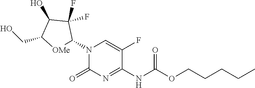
N1(C2[OMe]C(CO)C(O)C2(F)F)C(=O)N=C(NC(OCCCCC)=O)C(F)=C1
